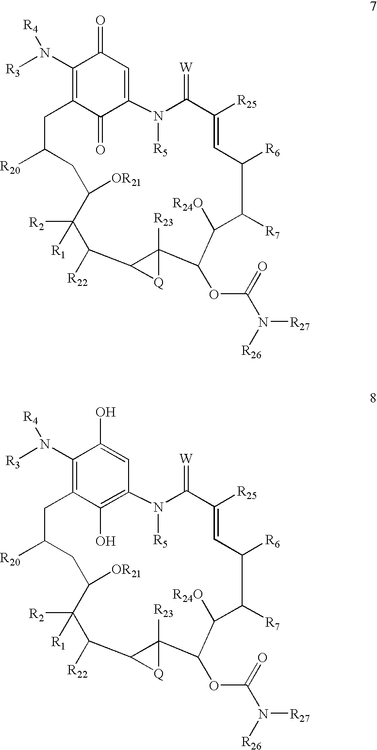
C1(N([R3])[R4])=C2C(=O)C(=CC1=O)N([R5])C(=[W])C([R25])=CC([R6])C([R7])C([R24O])C(OC(N([R26])[R27])=O)C1([R23])[Q]C1C([R22])C([R2])([R1])C([OR21])CC([R20])C2.C1(N([R3])[R4])=C2C(O)=C(C=C1O)N([R5])C(=[W])C([R25])=CC([R6])C([R7])C([R24O])C(OC(N([R26])[R27])=O)C1([R23])[Q]C1C([R22])C([R2])([R1])C([OR21])CC([R20])C2
